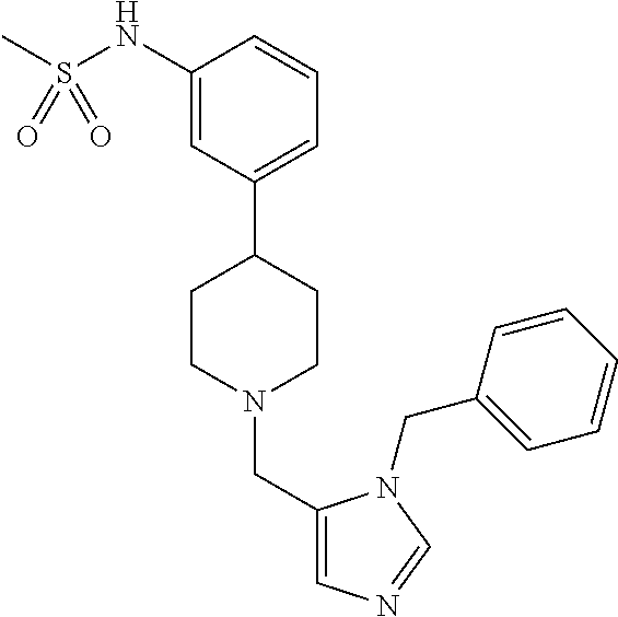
C1(NS(C)(=O)=O)=CC(C2CCN(CC3=CN=CN3CC3=CC=CC=C3)CC2)=CC=C1
